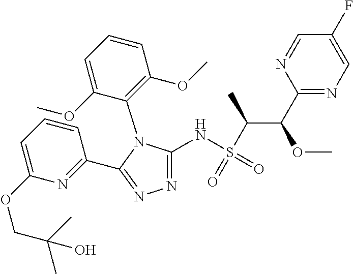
N1=C(NS(C(C(C2=NC=C(F)C=N2)OC)C)(=O)=O)N(C2=C(OC)C=CC=C2OC)C(C2=NC(OCC(C)(C)O)=CC=C2)=N1
